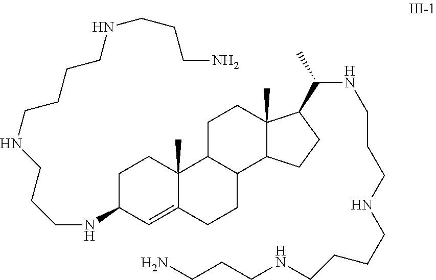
C12CCC3(C)C(C1CCC1=CC(NCCCNCCCCNCCCN)CCC21C)CCC3C(NCCCNCCCCNCCCN)C
